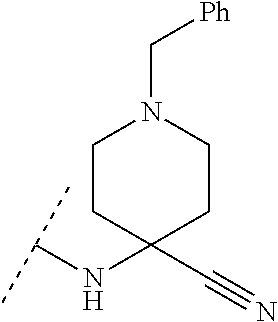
C(NC1(C#N)CCN(C[Ph])CC1)(C)C
